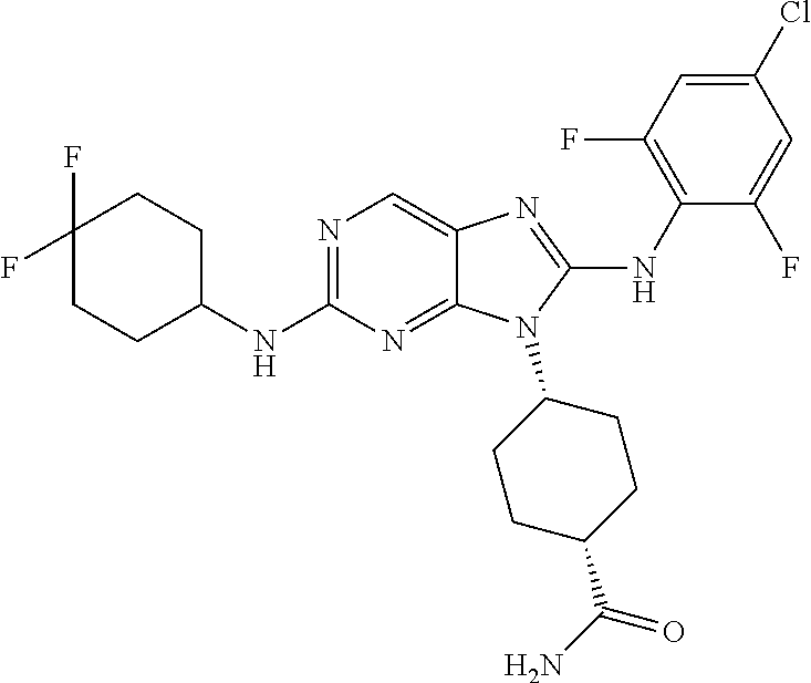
N1=C(NC2CCC(F)(F)CC2)N=C2C(=C1)N=C(NC1=C(F)C=C(Cl)C=C1F)N2C1CCC(C(N)=O)CC1
